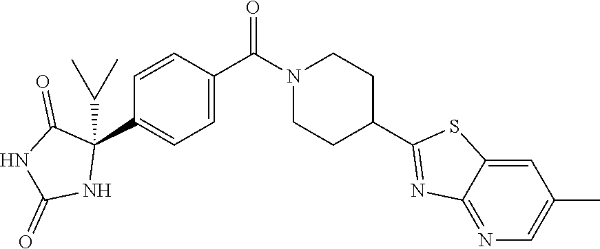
C1=CC(C(N2CCC(C3=NC4=NC=C(C)C=C4S3)CC2)=O)=CC=C1C1(C(C)C)C(=O)NC(=O)N1
